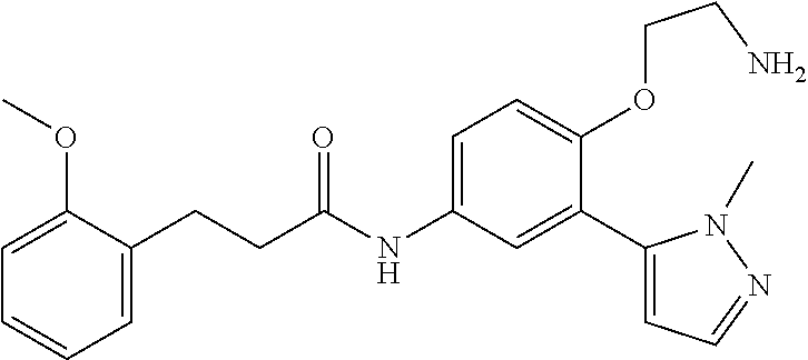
C1(CCC(=O)NC2=CC=C(OCCN)C(C3=CC=NN3C)=C2)=CC=CC=C1OC
